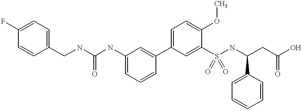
C1=C(NC(NCC2=CC=C(F)C=C2)=O)C=C(C2=CC=C(OC)C(S(NC(CC(O)=O)C3=CC=CC=C3)(=O)=O)=C2)C=C1
